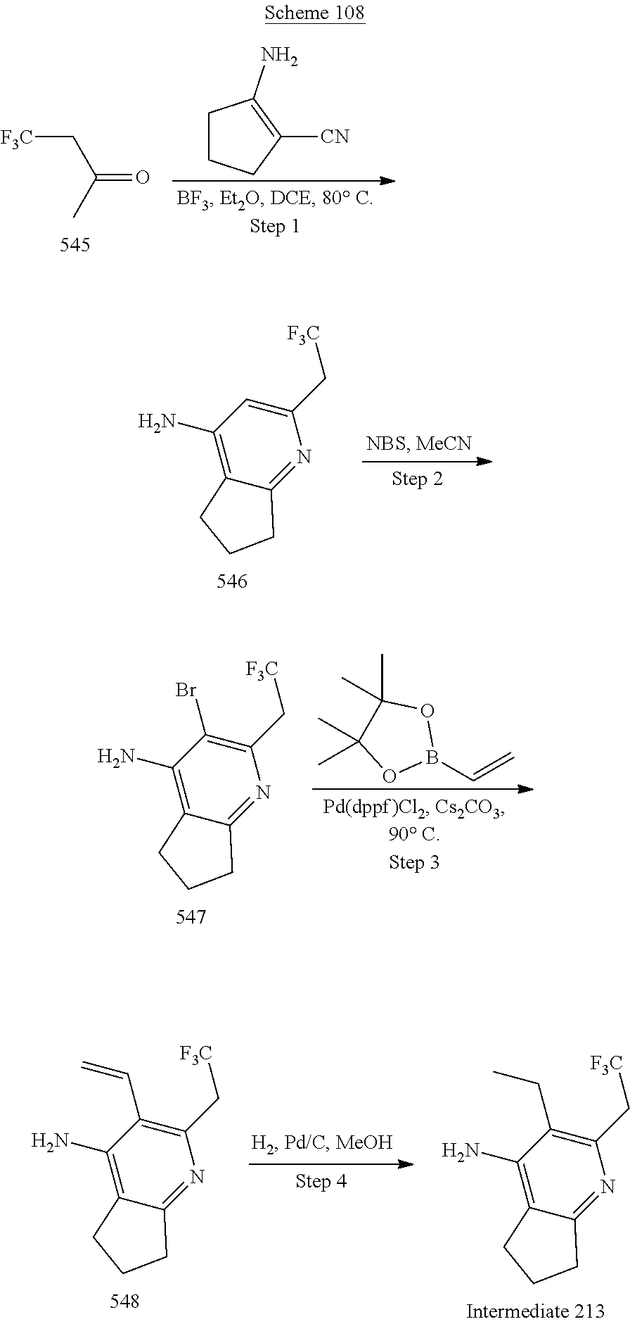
[F3C]CC(C)=O.C1CCC([CN])=C1N.C1(N)=C2C(=NC(C[F3C])=C1)CCC2.C1(N)=C2C(=NC(C[F3C])=C1Br)CCC2.C1(C)(C)C(C)(C)OB(C=C)O1.C1(N)=C2C(=NC(C[F3C])=C1C=C)CCC2.C1(N)=C2C(=NC(C[F3C])=C1CC)CCC2
